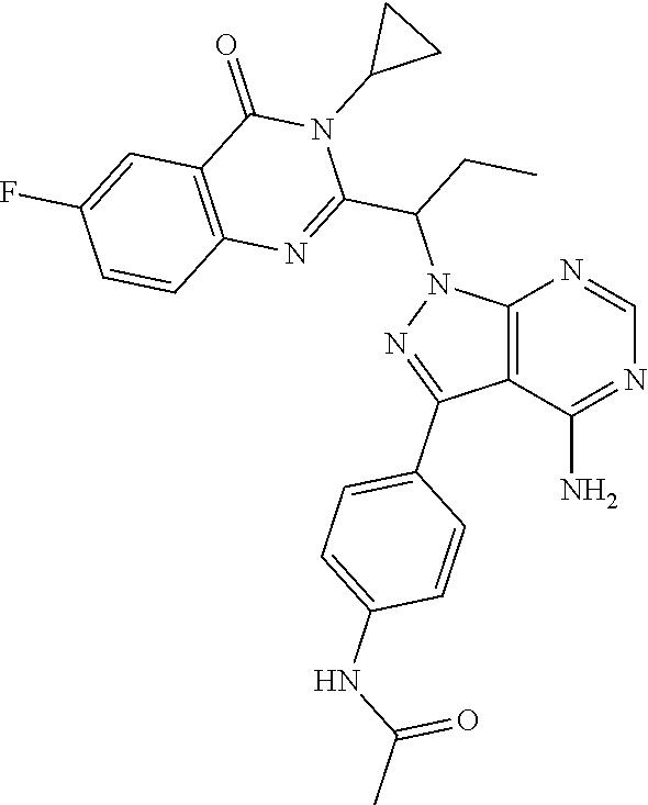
C12=C(C(N)=NC=N1)C(C1=CC=C(NC(C)=O)C=C1)=NN2C(C1=NC2=C(C(=O)N1C1CC1)C=C(F)C=C2)CC
